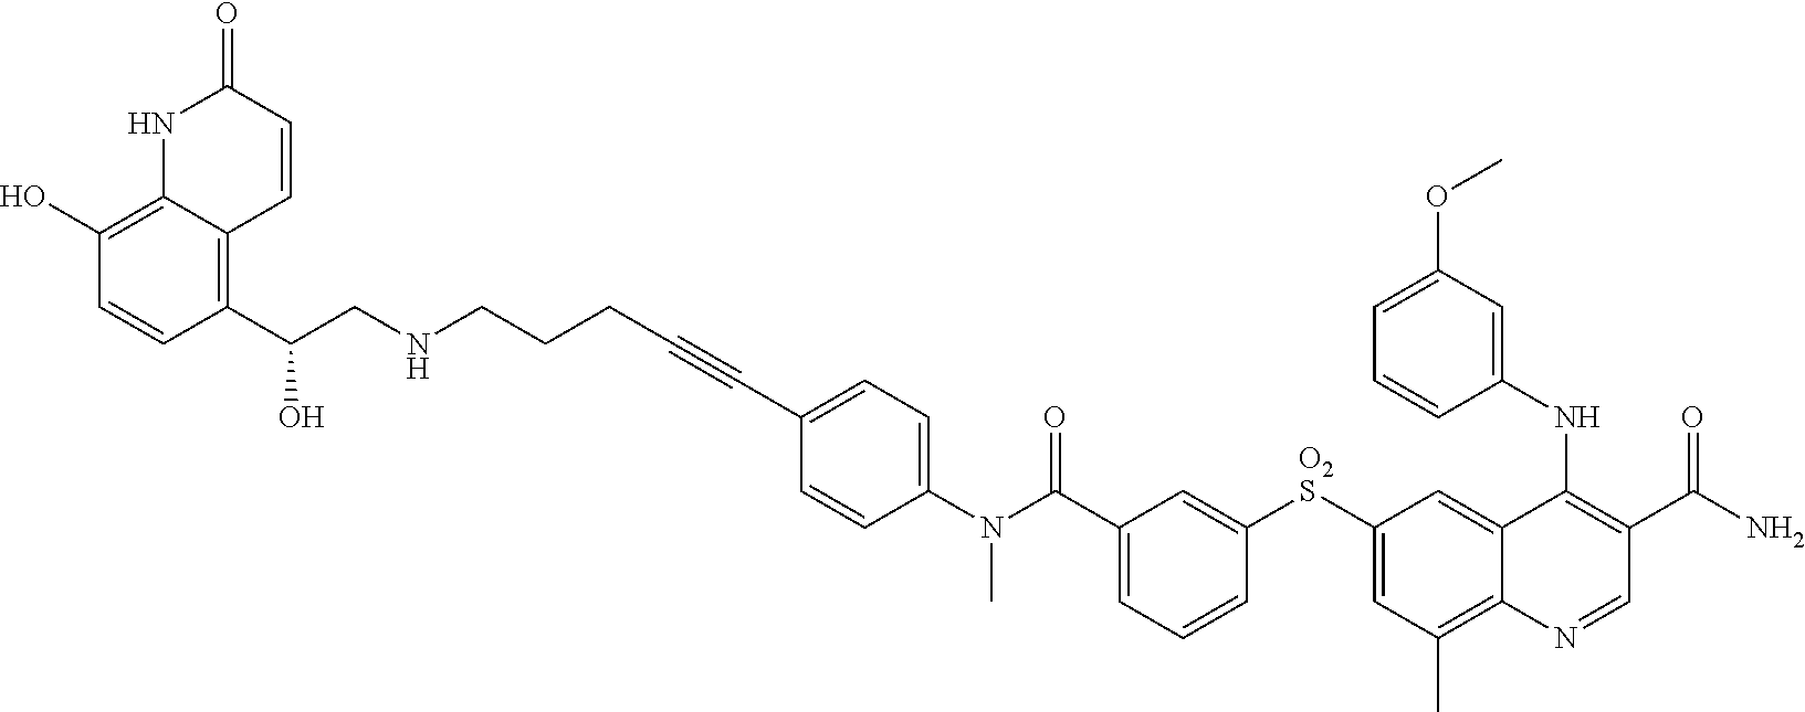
[O2S](C1=CC(C)=C2C(=C1)C(NC1=CC(OC)=CC=C1)=C(C(N)=O)C=N2)C1=CC(C(N(C2=CC=C(C#CCCCNCC(O)C3=C4C(=C(O)C=C3)NC(=O)C=C4)C=C2)C)=O)=CC=C1
